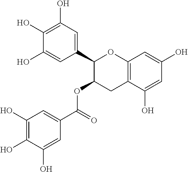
C1(O)=C(O)C(O)=CC(C(=O)OC2CC3=C(OC2C2=CC(O)=C(O)C(O)=C2)C=C(O)C=C3O)=C1
